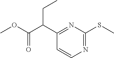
C1(C(CC)C(=O)OC)=NC(SC)=NC=C1
